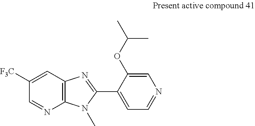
C1=C([F3C])C=NC2=C1N=C(C1=CC=NC=C1OC(C)C)N2C
